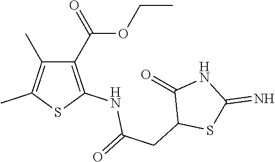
C1(C(OCC)=O)=C(NC(=O)CC2SC(=N)NC2=O)SC(C)=C1C
